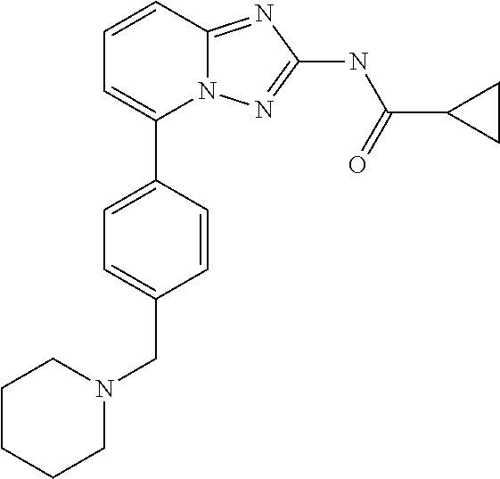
C1=CC2=NC(NC(C3CC3)=O)=NN2C(C2=CC=C(CN3CCCCC3)C=C2)=C1
